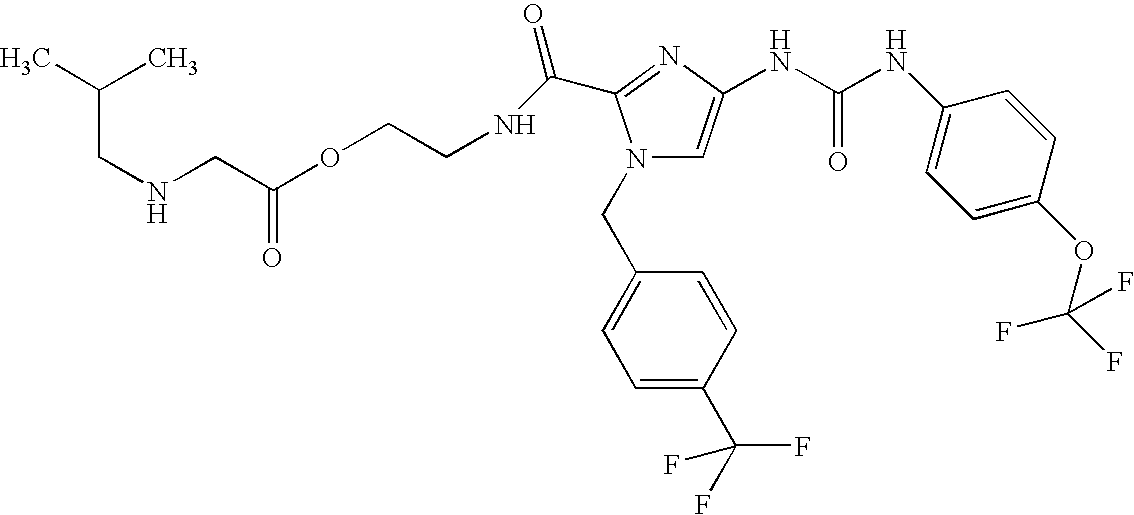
C(NCC(OCCNC(=O)C1=NC(NC(NC2=CC=C(OC(F)(F)F)C=C2)=O)=CN1CC1=CC=C(C(F)(F)F)C=C1)=O)C(C)C
